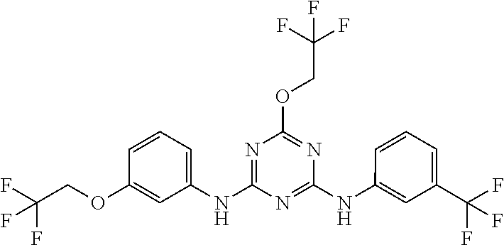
O(C1=NC(NC2=CC(C(F)(F)F)=CC=C2)=NC(NC2=CC=CC(OCC(F)(F)F)=C2)=N1)CC(F)(F)F
